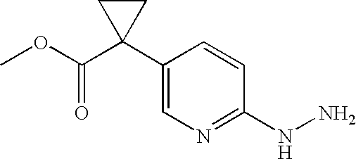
C1=C(C2(C(OC)=O)CC2)C=CC(NN)=N1
